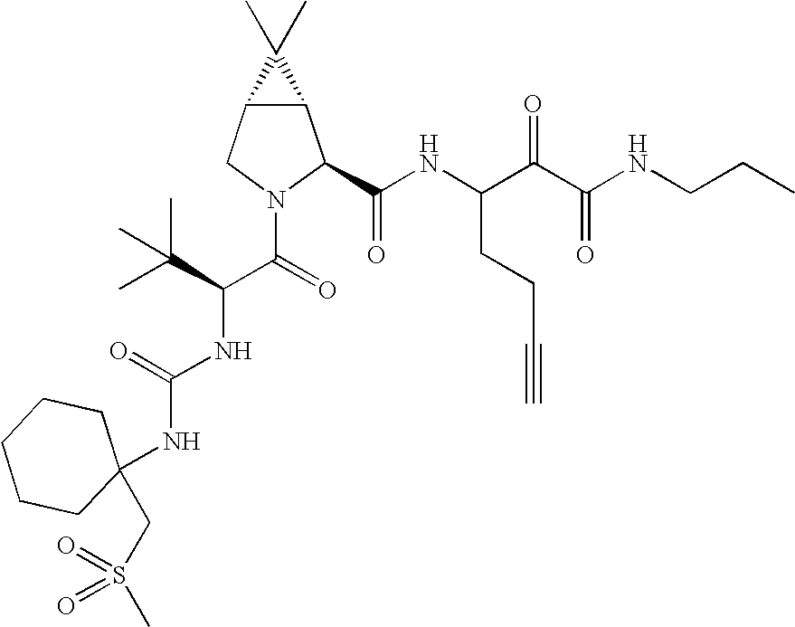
C12C(CN(C(=O)C(C(C)(C)C)NC(NC3(CS(C)(=O)=O)CCCCC3)=O)C1C(NC(C(C(NCCC)=O)=O)CCC#C)=O)C2(C)C
